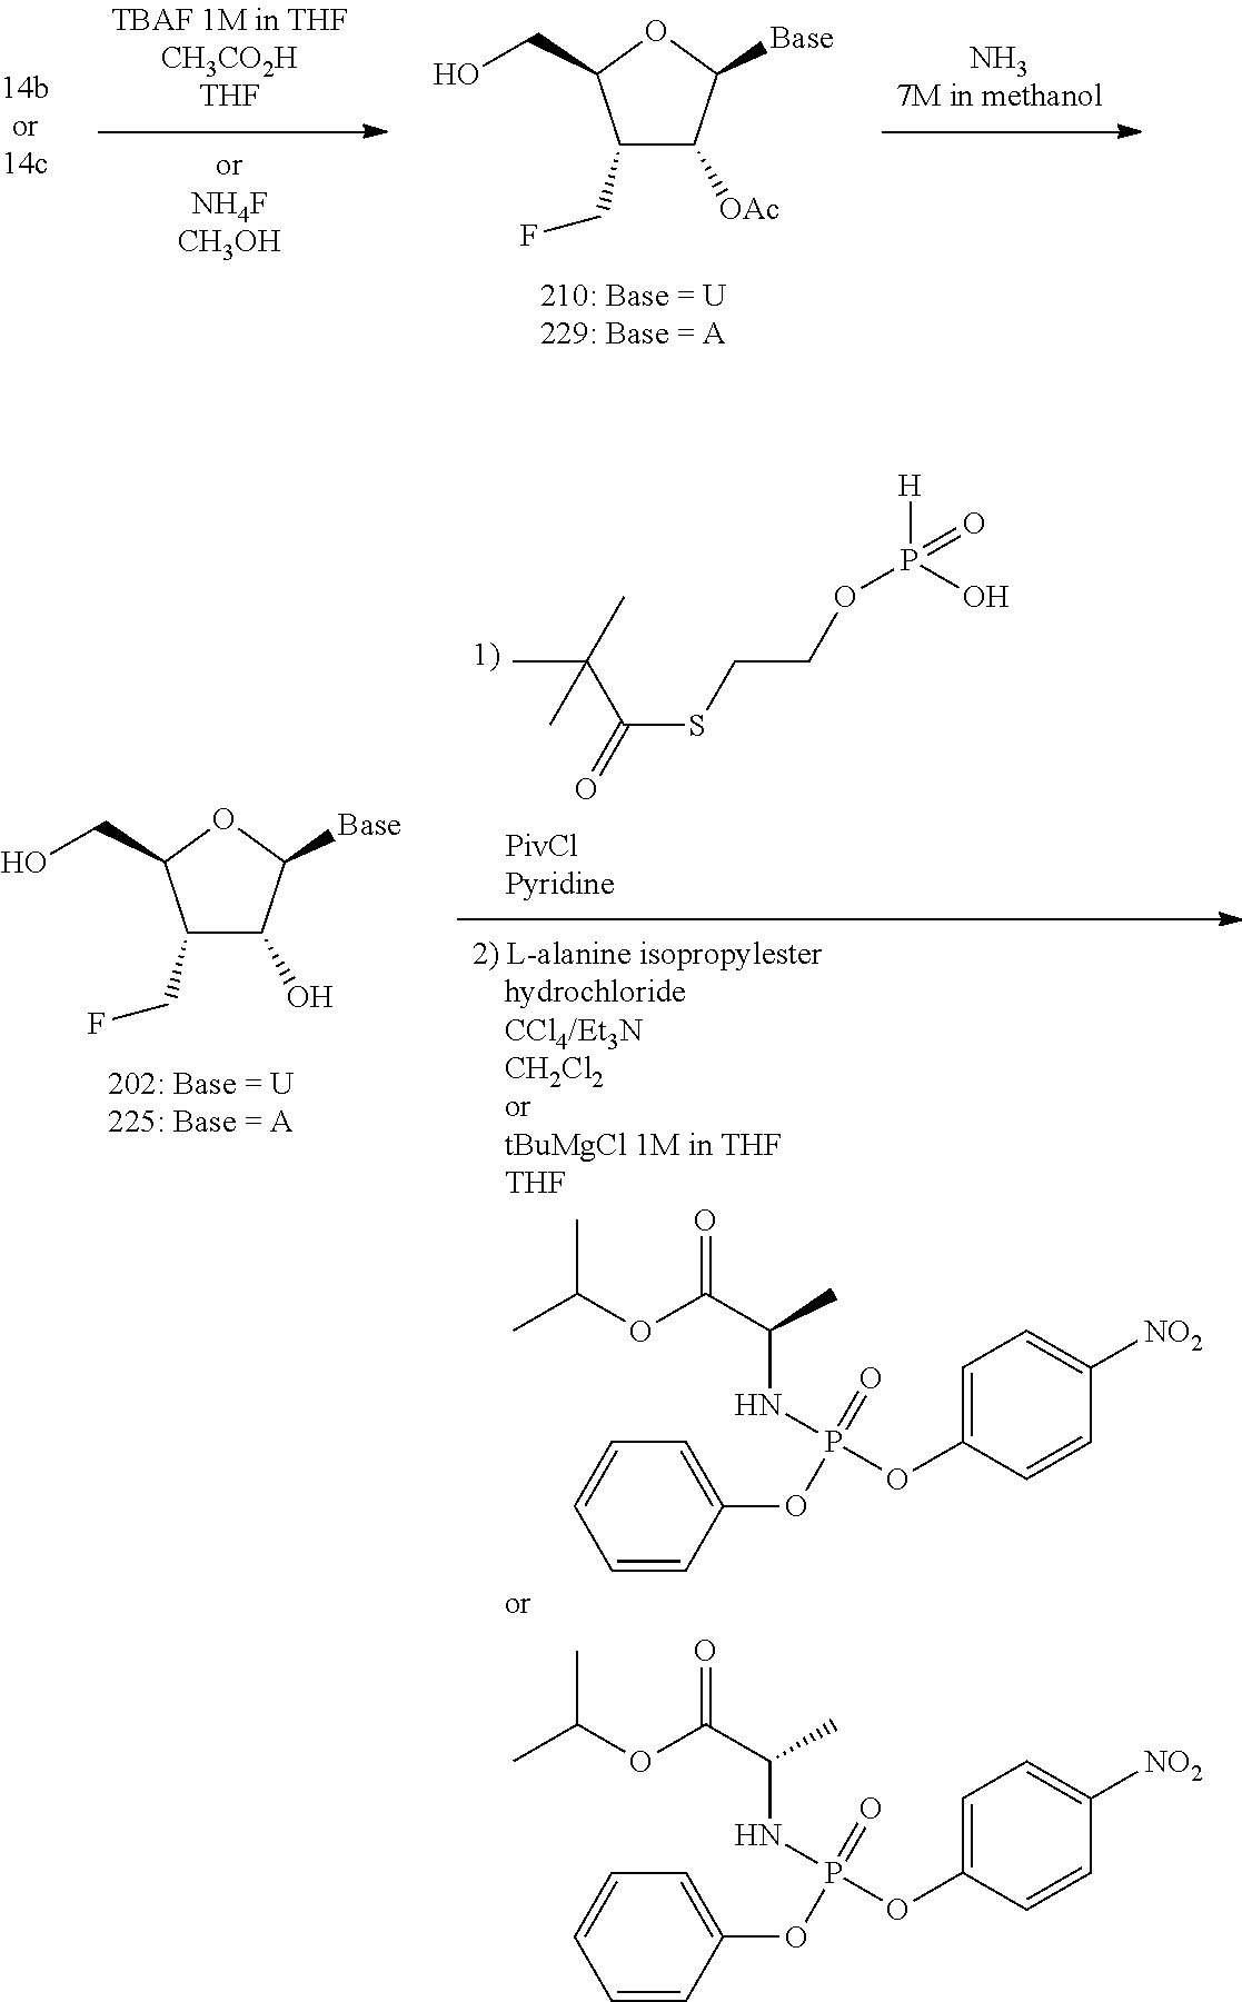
C1(CF)C(O)C([Base])OC1CO.CC(C(SCCOP([H])(O)=O)=O)(C)C.C1=CC(OP(=O)(NC(C)C(=O)OC(C)C)OC2=CC=C([NO2])C=C2)=CC=C1.C1=CC(OP(=O)(NC(C)C(=O)OC(C)C)OC2=CC=C([NO2])C=C2)=CC=C1.C1(CF)C([OAc])C([Base])OC1CO
